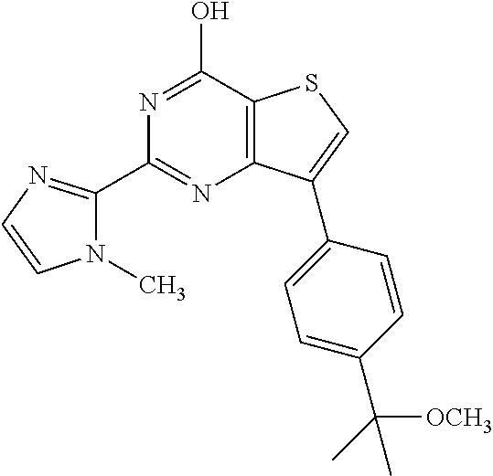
N1(C)C(C2=NC3=C(C(O)=N2)SC=C3C2=CC=C(C(C)([OCH3])C)C=C2)=NC=C1
